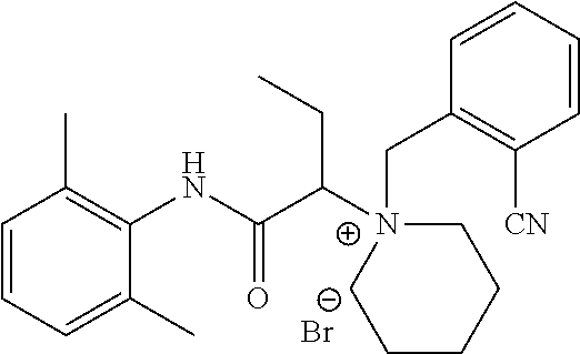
C1=CC=C(C)C(NC(C([N+]2(CC3=C([CN])C=CC=C3)CCCCC2)CC)=O)=C1C.[Br-]
